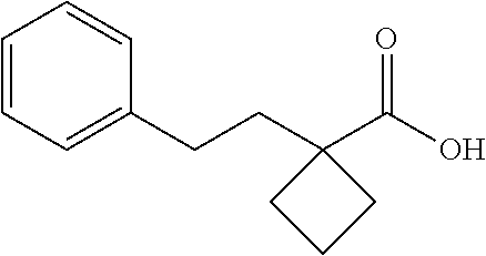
C1=CC=C(CCC2(C(O)=O)CCC2)C=C1
